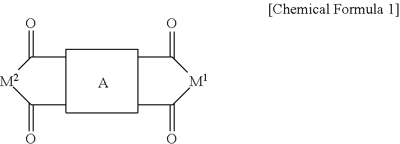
CC(=O)[M2]C(C)=O.[A].CC(=O)[M1]C(C)=O
